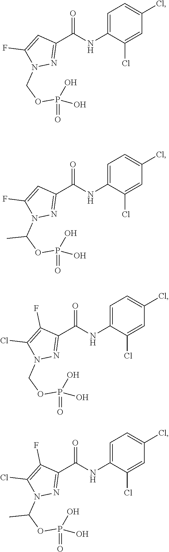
C1=C(NC(C2=NN(COP(=O)(O)O)C(F)=C2)=O)C(Cl)=CC(Cl)=C1.C1=C(NC(C2=NN(C(OP(=O)(O)O)C)C(F)=C2)=O)C(Cl)=CC(Cl)=C1.C1=C(NC(C2=NN(COP(=O)(O)O)C(Cl)=C2F)=O)C(Cl)=CC(Cl)=C1.C1=C(NC(C2=NN(C(OP(=O)(O)O)C)C(Cl)=C2F)=O)C(Cl)=CC(Cl)=C1
